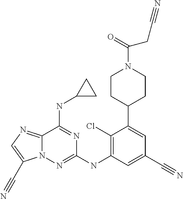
C12=NC=C(C#N)N1N=C(NC1=C(Cl)C(C3CCN(C(=O)CC#N)CC3)=CC(C#N)=C1)N=C2NC1CC1
